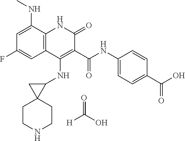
[H]C(O)=O.C1=C(NC)C2=C(C=C1F)C(NC1CC13CCNCC3)=C(C(NC1=CC=C(C(O)=O)C=C1)=O)C(=O)N2
